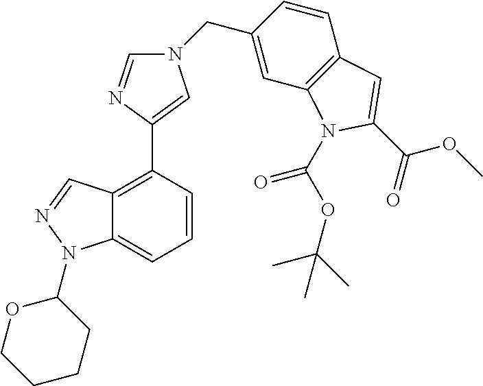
C12=CC=CC(C3=CN(CC4=CC5=C(C=C4)C=C(C(OC)=O)N5C(OC(C)(C)C)=O)C=N3)=C1C=NN2C1OCCCC1
